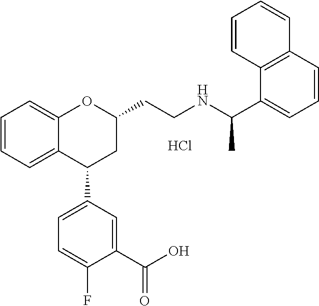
Cl.C1C(CCNC(C2=CC=CC3=C2C=CC=C3)C)OC2=CC=CC=C2C1C1=CC=C(F)C(C(O)=O)=C1
